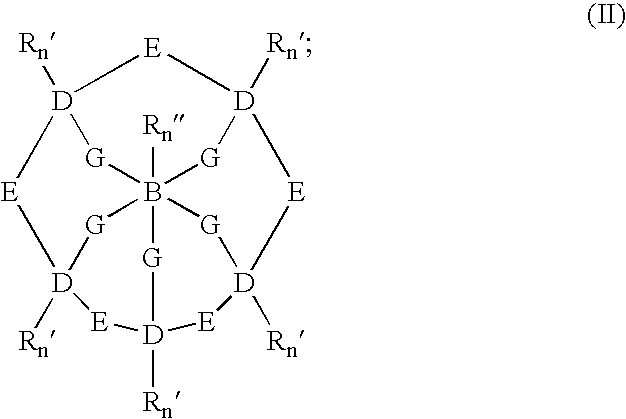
B1234([Rn])[G][D]5([Rn])[E][D]([Rn])([G]1)[E][D]([Rn])([G]2)[E][D]([Rn])([G]3)[E][D]([Rn])([G]4)[E]5
